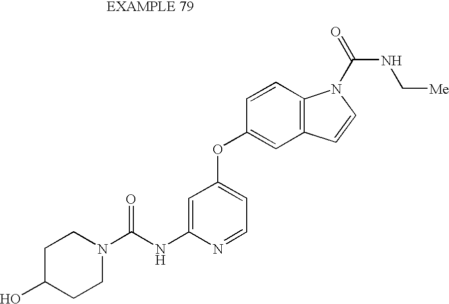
C1=C(NC(N2CCC(O)CC2)=O)N=CC=C1OC1=CC2=C(C=C1)N(C(=O)NC[Me])C=C2
